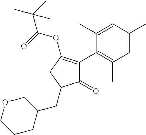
C1(=O)C(C2=C(C)C=C(C)C=C2C)=C(OC(=O)C(C)(C)C)CC1CC1COCCC1
